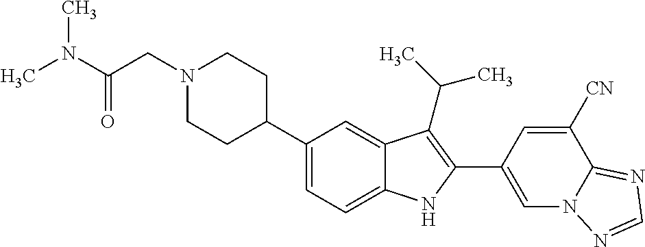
C1(C2CCN(CC(N(C)C)=O)CC2)=CC=C2C(=C1)C(C(C)C)=C(C1=CN3C(=NC=N3)C([CN])=C1)N2
